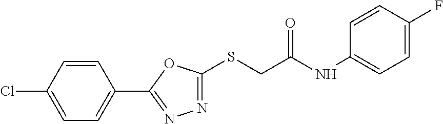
S(CC(NC1=CC=C(F)C=C1)=O)C1=NN=C(C2=CC=C(Cl)C=C2)O1
